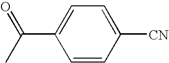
C1=CC([CN])=CC=C1C(C)=O
